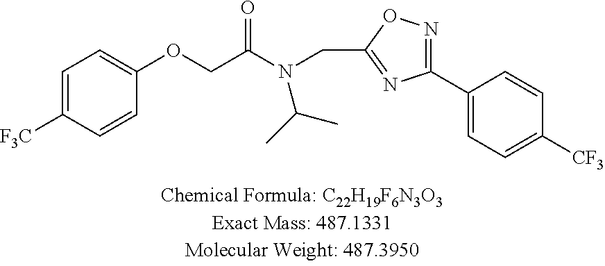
O(CC(N(CC1=NC(C2=CC=C([CF3])C=C2)=NO1)C(C)C)=O)C1=CC=C([F3C])C=C1
